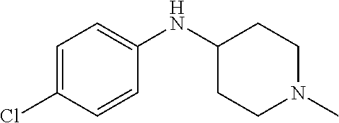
C1=C(Cl)C=CC(NC2CCN(C)CC2)=C1
